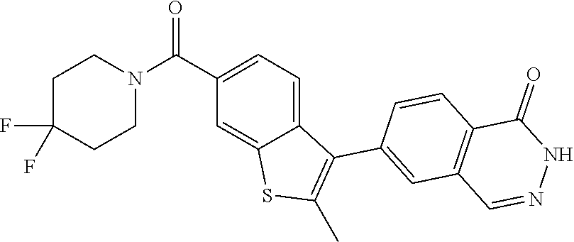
C12=CC=C(C(N3CCC(F)(F)CC3)=O)C=C1SC(C)=C2C1=CC2=C(C=C1)C(=O)NN=C2
